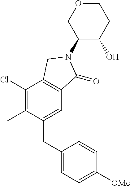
C1(CC2=CC=C([OMe])C=C2)=CC2=C(C(Cl)=C1C)CN(C1C(O)CCOC1)C2=O
